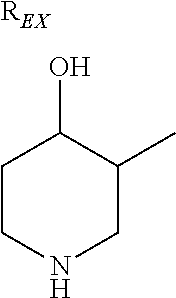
[REX].C1C(C)C(O)CCN1
